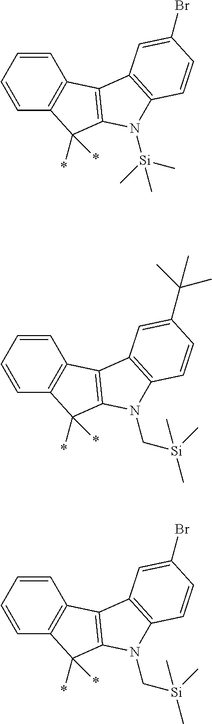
C1=CC=CC2=C1C1=C(C2(*)*)N([Si](C)(C)C)C2=C1C=C(Br)C=C2.C1=CC=CC2=C1C1=C(C2(*)*)N(C[Si](C)(C)C)C2=C1C=C(C(C)(C)C)C=C2.C1=CC=CC2=C1C1=C(C2(*)*)N(C[Si](C)(C)C)C2=C1C=C(Br)C=C2
